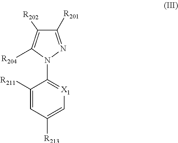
C1([R211])=CC([R213])=C[X1]=C1N1N=C([R201])C([R202])=C1[R204]
